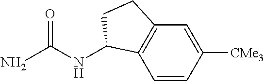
C1=CC([CMe3])=CC2=C1C(NC(N)=O)CC2
